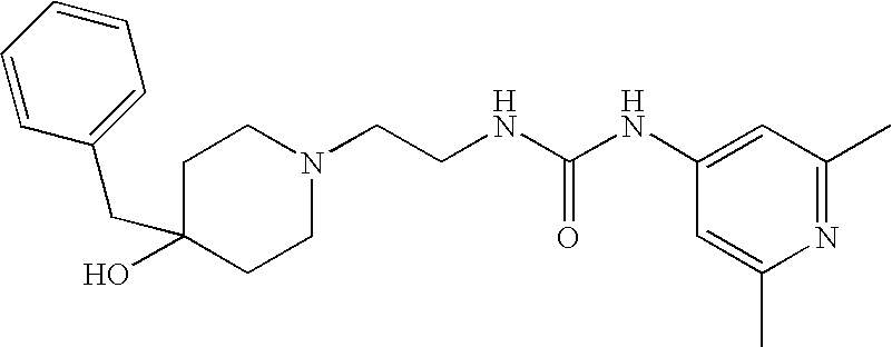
C1=CC(CC2(O)CCN(CCNC(NC3=CC(C)=NC(C)=C3)=O)CC2)=CC=C1
